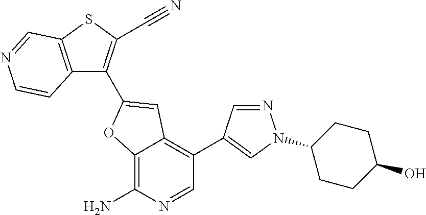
C12=C(N)N=CC(C3=CN(C4CCC(O)CC4)N=C3)=C1C=C(C1=C(C#N)SC3=C1C=CN=C3)O2
